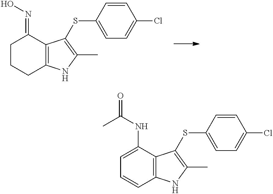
C1CCC2=C(C1=NO)C(SC1=CC=C(Cl)C=C1)=C(C)N2.C1=C(NC(=O)C)C2=C(C=C1)NC(C)=C2SC1=CC=C(Cl)C=C1
